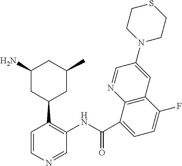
C1=CN=CC(NC(=O)C2=CC=C(F)C3=C2N=CC(N2CCSCC2)=C3)=C1C1CC(C)CC(N)C1
